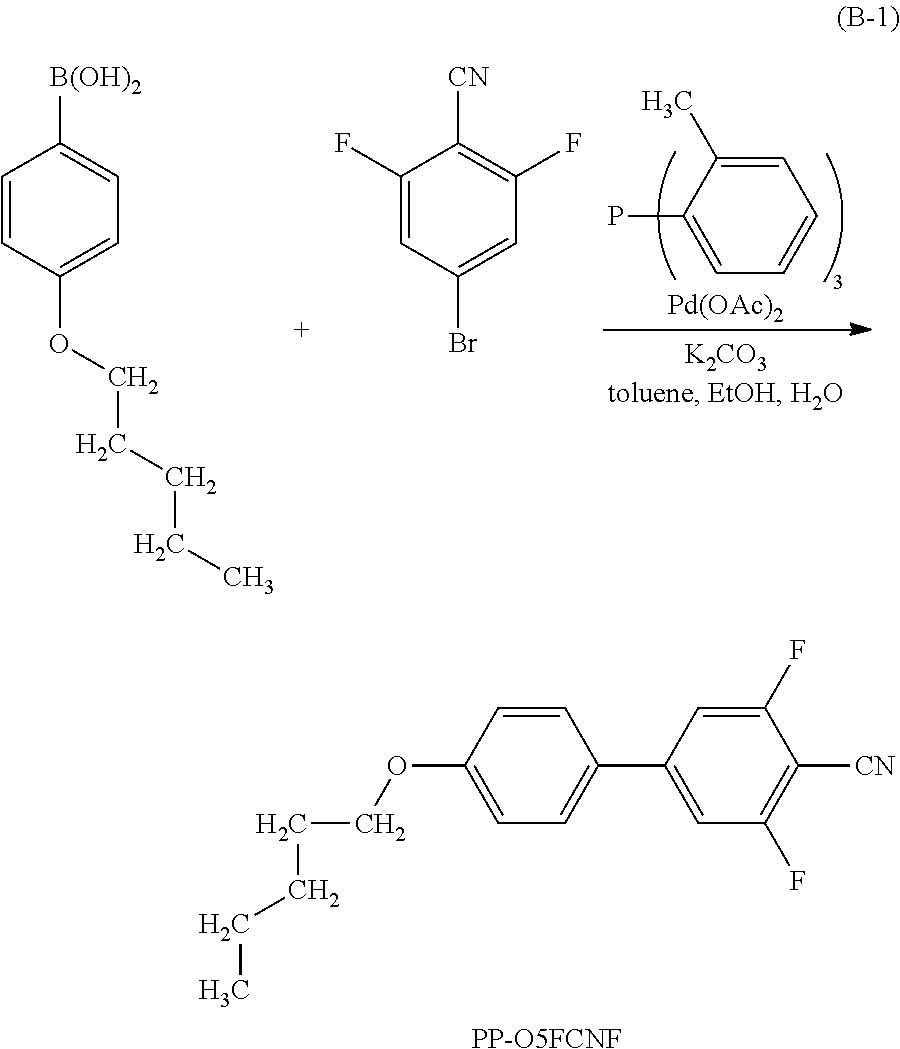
C1(F)=CC(Br)=CC(F)=C1[CN].C1=C(C)C(P)=CC=C1.[Pd(OAc)2].C1=CC(OCCCCC)=CC=C1[B(OH)2].C1(C2=CC(F)=C([CN])C(F)=C2)=CC=C(OCCCCC)C=C1.[PP-O5FCNF]
